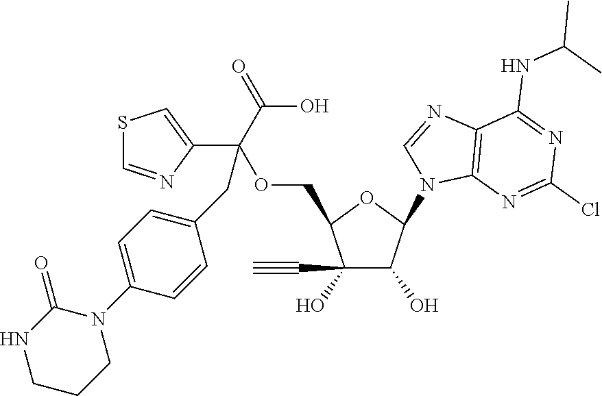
C1(O)(C#C)C(O)C(N2C3=C(N=C2)C(NC(C)C)=NC(Cl)=N3)OC1COC(C1=CSC=N1)(C(=O)O)CC1=CC=C(N2C(=O)NCCC2)C=C1
